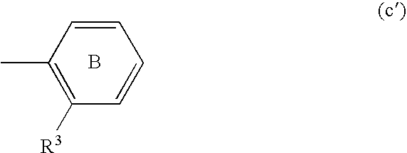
C1(C)=C([R3])C=CC=C1.B
